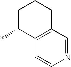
C1C(*)C2=C(CC1)C=NC=C2
